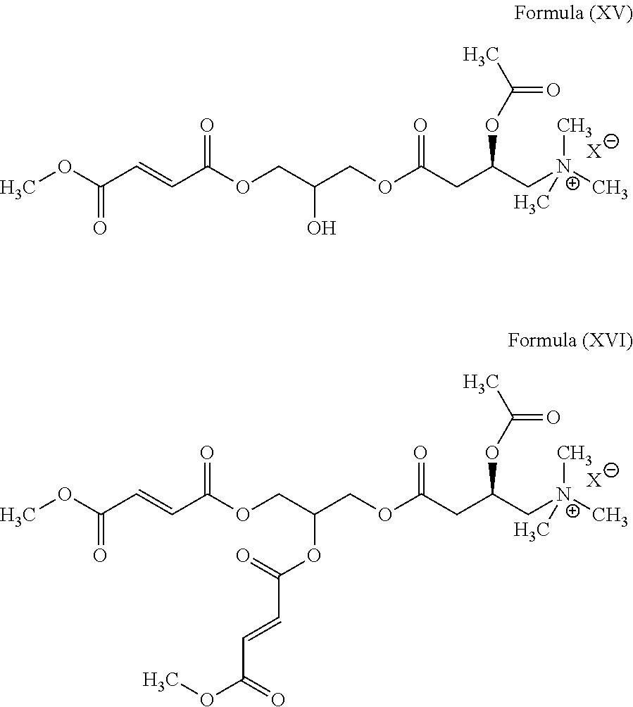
C(C=CC(OCC(COC(CC(C[N+](C)(C)C)OC(C)=O)=O)O)=O)(OC)=O.[X].C(C=CC(OCC(COC(CC(C[N+](C)(C)C)OC(C)=O)=O)OC(C=CC(OC)=O)=O)=O)(OC)=O.[X]
